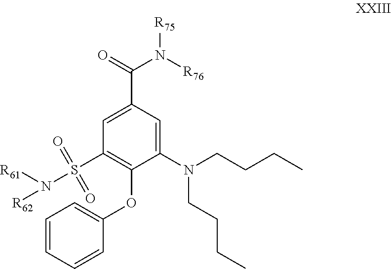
C1=C(C(=O)N([R76])[R75])C=C(N(CCCC)CCCC)C(OC2=CC=CC=C2)=C1S(=O)(=O)N([R61])[R62]
